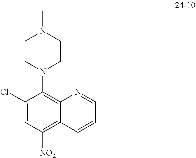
CN1CCN(C2=C3C(=C([NO2])C=C2Cl)C=CC=N3)CC1
